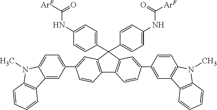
C12=C(C(C3=CC=C(NC([ArF])=O)C=C3)(C3=CC=C(NC([ArF])=O)C=C3)C3=C1C=CC(C1=CC4=C(C=C1)N(C)C1=C4C=CC=C1)=C3)C=C(C1=CC=C3C(=C1)C1=C(N3C)C=CC=C1)C=C2
